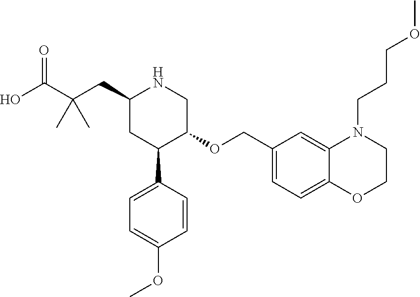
C1(CC(C(O)=O)(C)C)CC(C2=CC=C(OC)C=C2)C(OCC2=CC=C3C(=C2)N(CCCOC)CCO3)CN1
